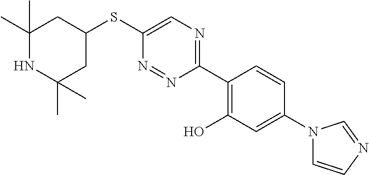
C1(SC2=CN=C(C3=C(O)C=C(N4C=CN=C4)C=C3)N=N2)CC(C)(C)NC(C)(C)C1
